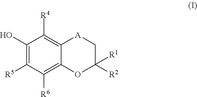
C1(O)=C([R5])C([R6])=C2C(=C1[R4])[A]CC([R2])([R1])O2
